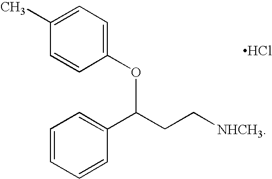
C1(C)=CC=C(OC(C2=CC=CC=C2)CC[NHCH3])C=C1.Cl
